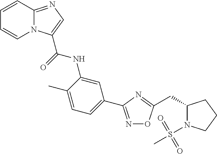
C1=CC2=NC=C(C(=O)NC3=CC(C4=NOC(CC5N(S(C)(=O)=O)CCC5)=N4)=CC=C3C)N2C=C1
